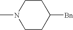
C1CN(C)CCC1[Bn]
